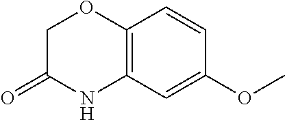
C12=C(C=C(OC)C=C1)NC(=O)CO2
